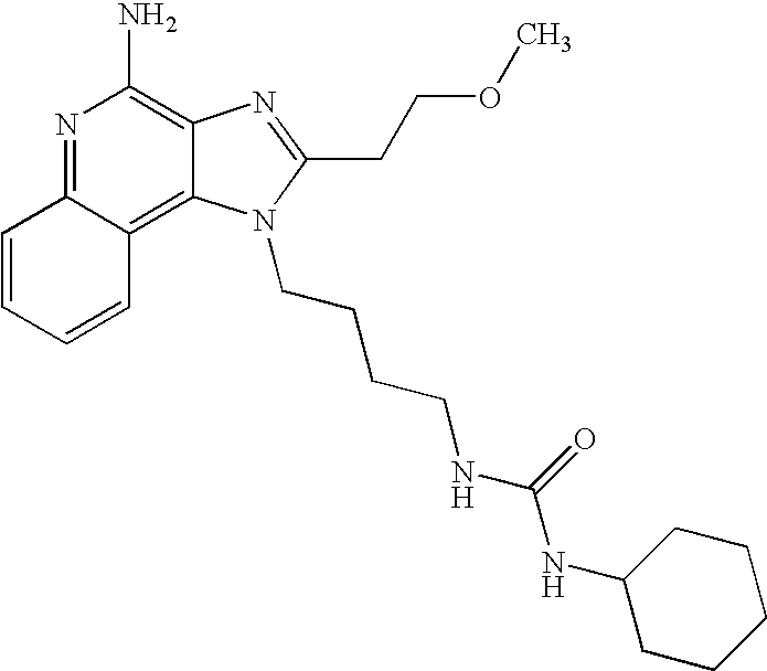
N1=C2C(=C3C(=C1N)N=C(CCOC)N3CCCCNC(NC1CCCCC1)=O)C=CC=C2
